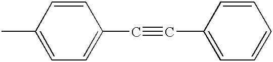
CC1=CC=C(C#CC2=CC=CC=C2)C=C1
